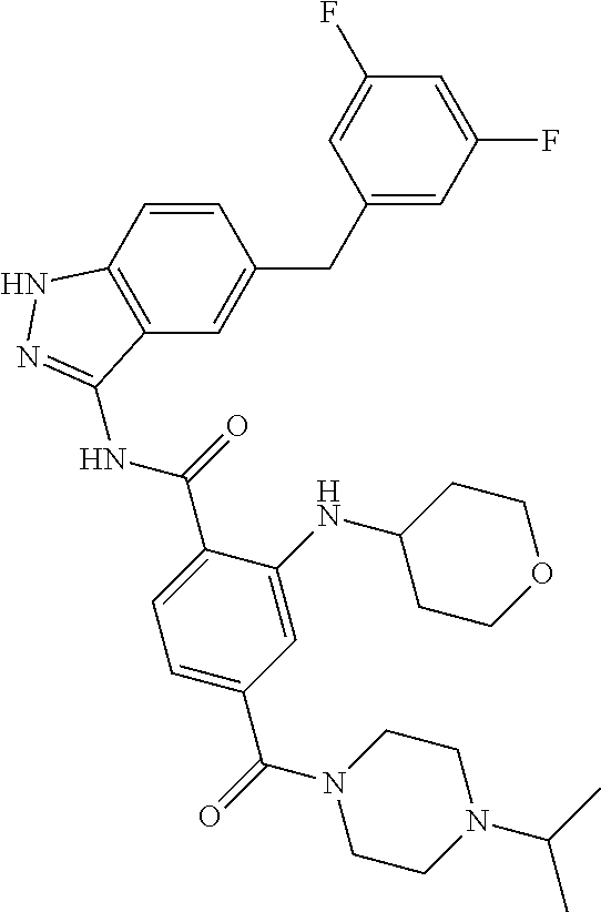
C1(F)=CC(CC2=CC3=C(C=C2)NN=C3NC(C2=CC=C(C(=O)N3CCN(C(C)C)CC3)C=C2NC2CCOCC2)=O)=CC(F)=C1
